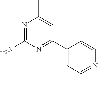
N1=C(N)N=C(C2=CC(C)=NC=C2)C=C1C
